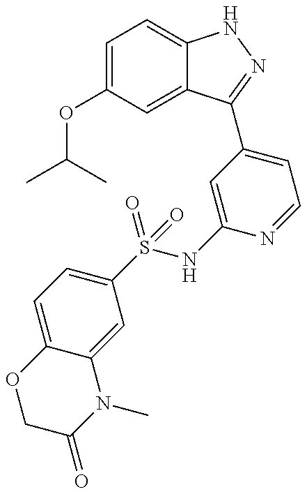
C1(OC(C)C)=CC=C2C(=C1)C(C1=CC=NC(NS(C3=CC=C4C(=C3)N(C)C(=O)CO4)(=O)=O)=C1)=NN2
